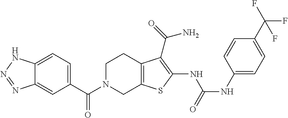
C1(C(N2CC3=C(CC2)C(C(N)=O)=C(NC(=O)NC2=CC=C(C(F)(F)F)C=C2)S3)=O)=CC=C2C(=C1)N=NN2
